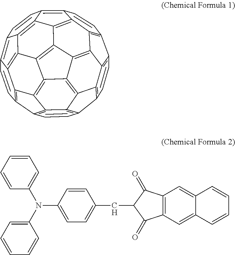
C1=CC2=C3C4=C1C1=C5C4=C4C6=C3C3=C2C=CC2=C3C3=C6C6=C4C4=C5C(=C5C=CC7=C8C(=C6C7=C45)C3=C2C=C8)C=C1.C1=CC(N(C2=CC=CC=C2)C2=CC=CC=C2)=CC=C1CC1C(=O)C2=C(C1=O)C=C1C(=C2)C=CC=C1
